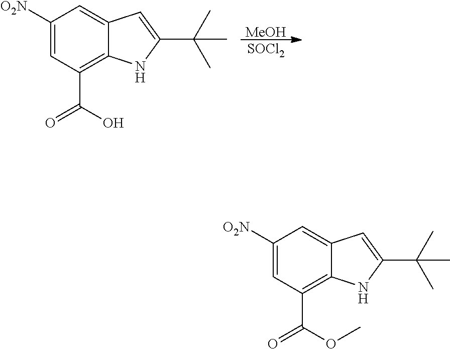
[MeOH].[SOCl2].C1([O2N])=CC(C(=O)O)=C2C(=C1)C=C(C(C)(C)C)N2.C1([O2N])=CC(C(=O)OC)=C2C(=C1)C=C(C(C)(C)C)N2
